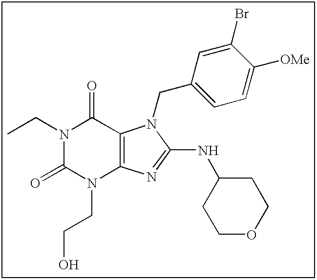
N1(CC)C(=O)N(CCO)C2=C(C1=O)N(CC1=CC=C([OMe])C(Br)=C1)C(NC1CCOCC1)=N2
